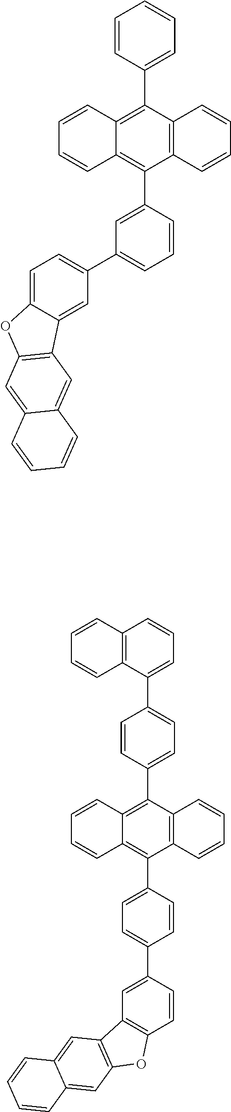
C1(C2=C3C(=C(C4=CC=CC=C4)C4=C2C=CC=C4)C=CC=C3)=CC(C2=CC=C3C(=C2)C2=C(O3)C=C3C(=C2)C=CC=C3)=CC=C1.C1(C2=C3C(=C(C4=CC=C(C5=CC=CC6=C5C=CC=C6)C=C4)C4=C2C=CC=C4)C=CC=C3)=CC=C(C2=CC3=C(C=C2)OC2=C3C=C3C(=C2)C=CC=C3)C=C1
